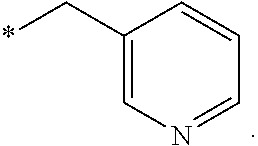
C1=CC(C*)=CN=C1
